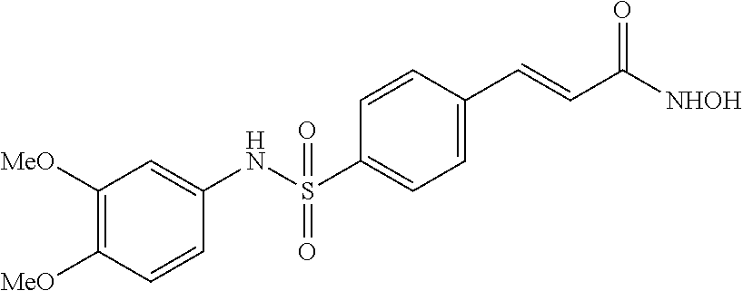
C1(S(NC2=CC([MeO])=C([MeO])C=C2)(=O)=O)=CC=C(C=CC([NHOH])=O)C=C1
